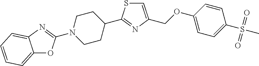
N1(C2=NC3=CC=CC=C3O2)CCC(C2=NC(COC3=CC=C(S(=O)(=O)C)C=C3)=CS2)CC1
